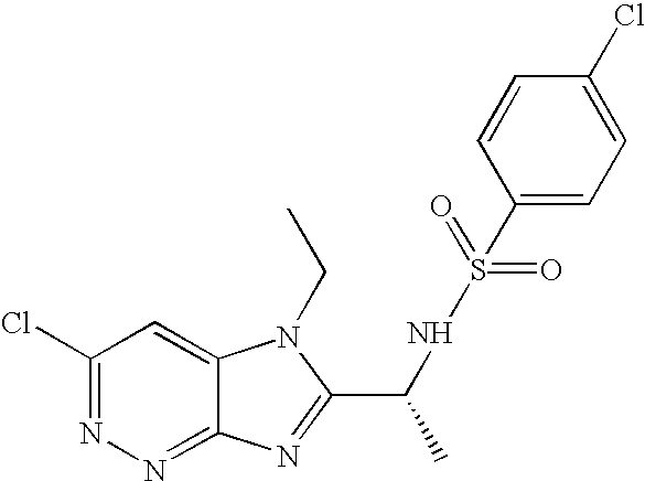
C1(Cl)=NN=C2C(=C1)N(CC)C(C(NS(=O)(=O)C1=CC=C(Cl)C=C1)C)=N2
